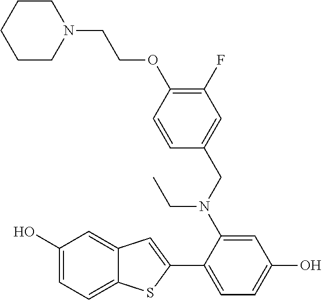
C1(O)=CC=C2C(=C1)C=C(C1=CC=C(O)C=C1N(CC1=CC(F)=C(OCCN3CCCCC3)C=C1)CC)S2
